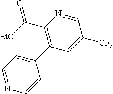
C1(C([EtO])=O)=C(C2=CC=NC=C2)C=C([CF3])C=N1
